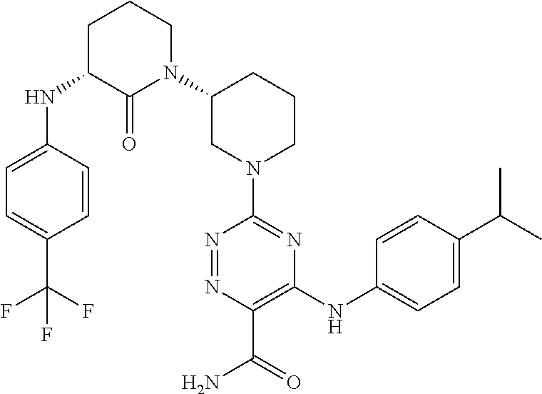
N1=NC(C(=O)N)=C(NC2=CC=C(C(C)C)C=C2)N=C1N1CCCC(N2CCCC(NC3=CC=C(C(F)(F)F)C=C3)C2=O)C1
